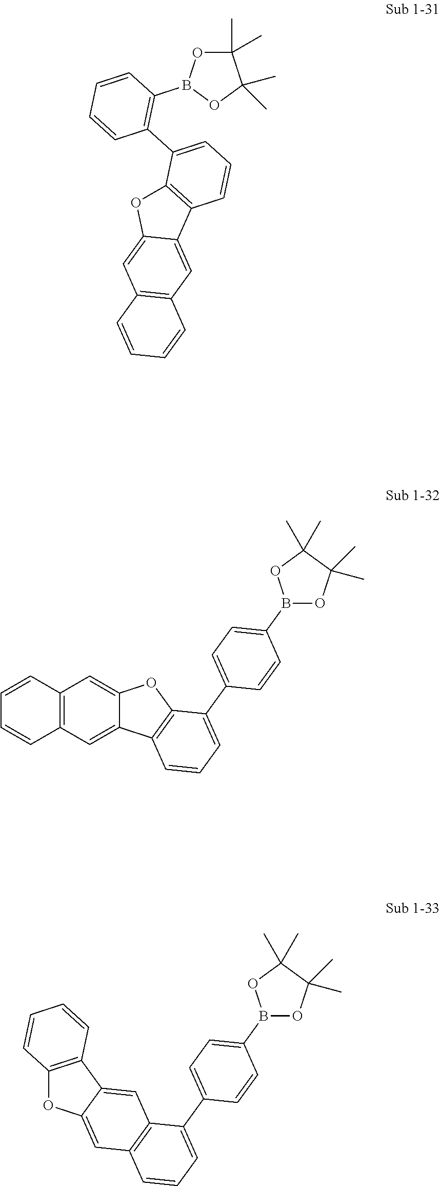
C1=CC2=C(C=C1)C=C1C(=C2)C2=C(O1)C(C1=CC=C(B3OC(C)(C)C(C)(C)O3)C=C1)=CC=C2.C1(C)(C)OB(C2=C(C3=CC=CC4=C3OC3=CC5=C(C=C43)C=CC=C5)C=CC=C2)OC1(C)C.C12=C(C3=CC4=C(C=C3O1)C=CC=C4C1=CC=C(B3OC(C)(C)C(C)(C)O3)C=C1)C=CC=C2
